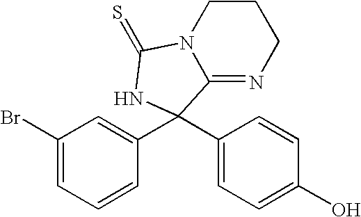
C1(Br)=CC=CC(C2(C3=CC=C(O)C=C3)C3=NCCCN3C(=S)N2)=C1
